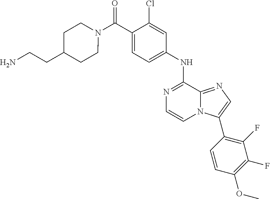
N1=C(NC2=CC=C(C(N3CCC(CCN)CC3)=O)C(Cl)=C2)C2=NC=C(C3=C(F)C(F)=C(OC)C=C3)N2C=C1
